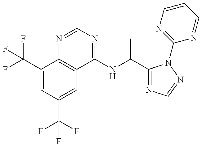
C1(C(F)(F)F)=CC(C(F)(F)F)=CC2=C1N=CN=C2NC(C1=NC=NN1C1=NC=CC=N1)C
